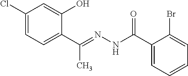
C1(Cl)=CC=C(C(=NNC(C2=CC=CC=C2Br)=O)C)C(O)=C1
